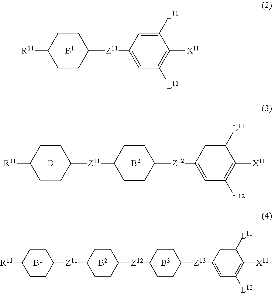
C1CC([R11])CCC1[Z11]C1=CC([L12])=C([X11])C([L11])=C1.[B1].C1CC([Z11]C2CCC([R11])CC2)CCC1[Z12]C1=CC([L12])=C([X11])C([L11])=C1.[B1].[B2].C1CC([Z11]C2CCC([R11])CC2)CCC1[Z12]C1CCC([Z13]C2=CC([L12])=C([X11])C([L11])=C2)CC1.[B1].[B2].[B3]
